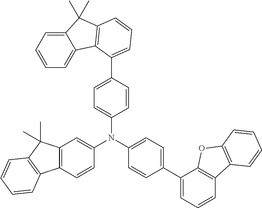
C1(N(C2=CC=C(C3=CC=CC4=C3OC3=C4C=CC=C3)C=C2)C2=CC3=C(C=C2)C2=C(C3(C)C)C=CC=C2)=CC=C(C2=CC=CC3=C2C2=CC=CC=C2C3(C)C)C=C1
